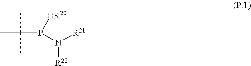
CC(P(N([R21])[R22])[OR20])(C)C
